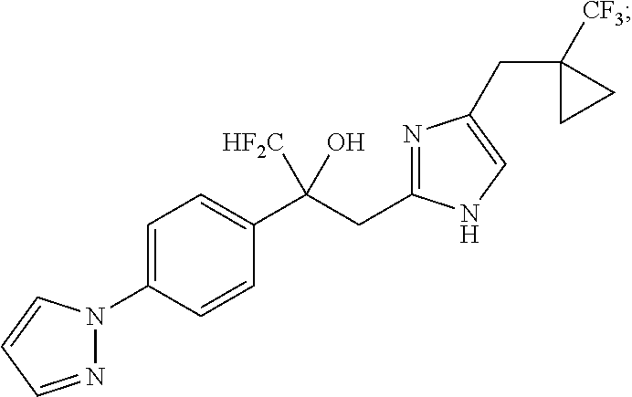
C1=C(N2N=CC=C2)C=CC(C(CC2=NC(CC3([CF3])CC3)=CN2)([HF2C])O)=C1
